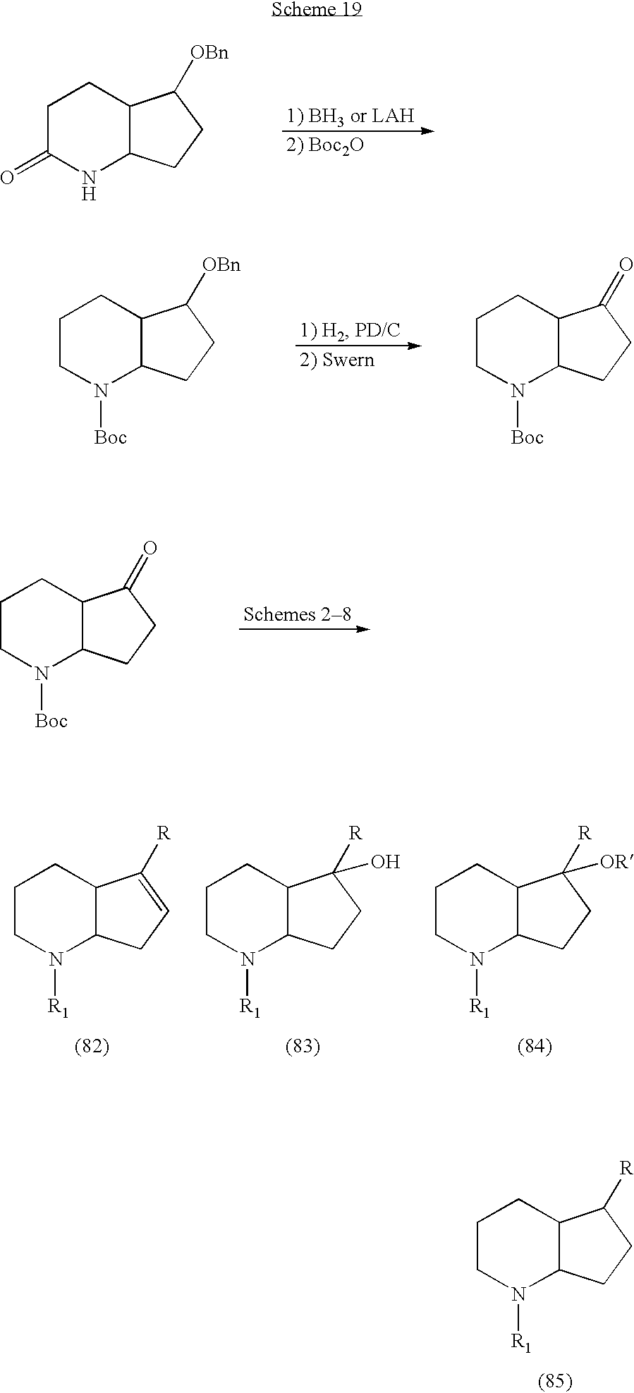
C1CN([R1])C2C(C1)C([R])CC2.C1C(=O)NC2C(C1)C([OBn])CC2.C1CN([Boc])C2C(C1)C([OBn])CC2.C1CN([Boc])C2C(C1)C(=O)CC2.C1CN([Boc])C2C(C1)C(=O)CC2.C1CN([R1])C2C(C1)C([R])=CC2.C1CN([R1])C2C(C1)C([R])(O)CC2.C1CN([R1])C2C(C1)C([R])([OR])CC2
